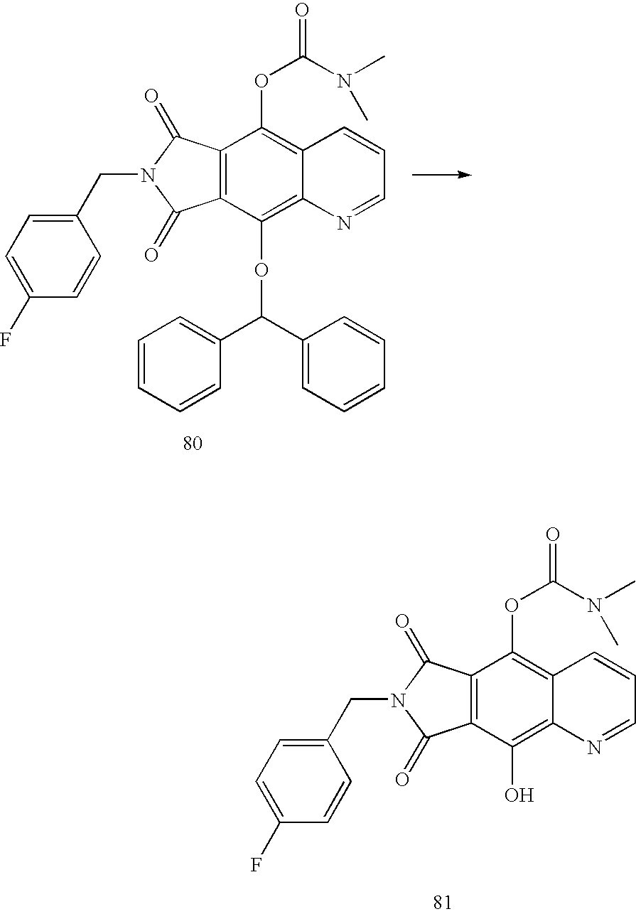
C12=C(C(=O)N(CC3=CC=C(F)C=C3)C1=O)C(OC(N(C)C)=O)=C1C(=C2OC(C2=CC=CC=C2)C2=CC=CC=C2)N=CC=C1.C12=C(C(=O)N(CC3=CC=C(F)C=C3)C1=O)C(OC(N(C)C)=O)=C1C(=C2O)N=CC=C1
